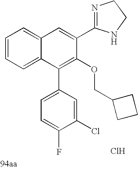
C1=C(C2=NCCN2)C(OCC2CCC2)=C(C2=CC=C(F)C(Cl)=C2)C2=CC=CC=C12.Cl
